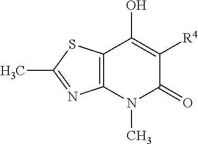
C12=C(N(C)C(=O)C([R4])=C1O)N=C(C)S2
